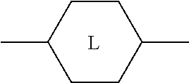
[L].C1CC(C)CCC1C
